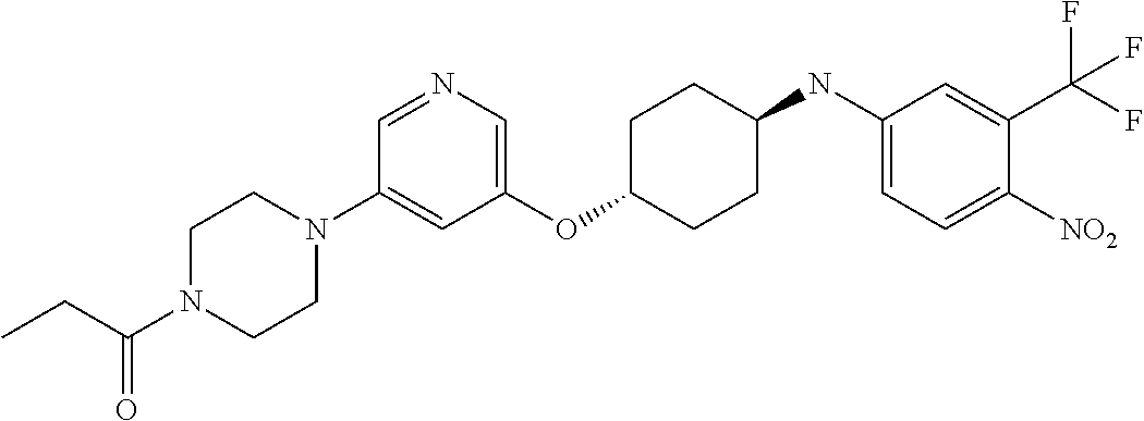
C1(OC2CCC(NC3=CC=C([NO2])C(C(F)(F)F)=C3)CC2)=CN=CC(N2CCN(C(CC)=O)CC2)=C1
